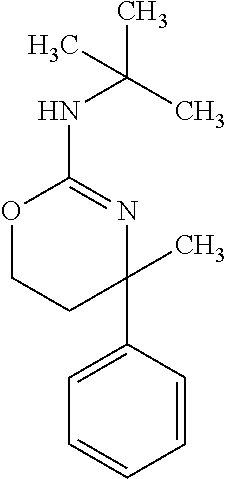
C1=C(C2(C)N=C(NC(C)(C)C)OCC2)C=CC=C1
